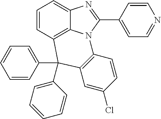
C1=CC2=C3C(=C1)N=C(C1=CC=NC=C1)N3C1=C(C=C(Cl)C=C1)C2(C1=CC=CC=C1)C1=CC=CC=C1
